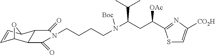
C1=CC2C3C(C1O2)C(=O)N(CCCCN([Boc])C(CC([OAc])C1=NC([CO2H])=CS1)C(C)C)C3=O
